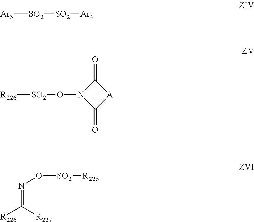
[Ar3][SO2][SO2][Ar4].[R226][SO2]ON1C(=O)[A]C1=O.N(=C([R227])[R226])O[SO2][R226]
